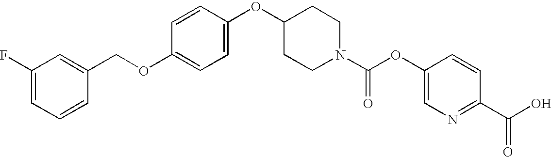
C1=CC(OC2CCN(C(OC3=CN=C(C(O)=O)C=C3)=O)CC2)=CC=C1OCC1=CC(F)=CC=C1
